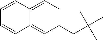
C1(CC(C)(C)C)=CC=C2C(=C1)C=CC=C2
